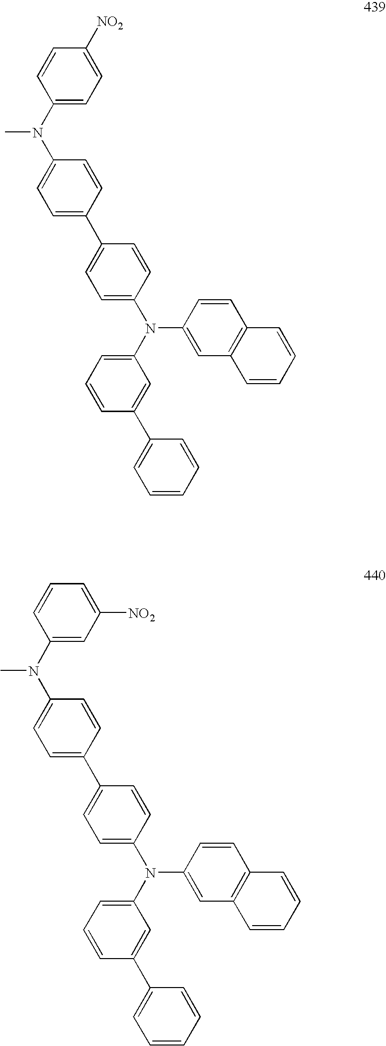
C1=CC=C(N(C2=CC=C(C3=CC=C(N(C4=CC=C([NO2])C=C4)C)C=C3)C=C2)C2=CC3=C(C=C2)C=CC=C3)C=C1C1=CC=CC=C1.C1=CC=C(N(C2=CC=C(C3=CC=C(N(C4=CC([NO2])=CC=C4)C)C=C3)C=C2)C2=CC3=C(C=C2)C=CC=C3)C=C1C1=CC=CC=C1
